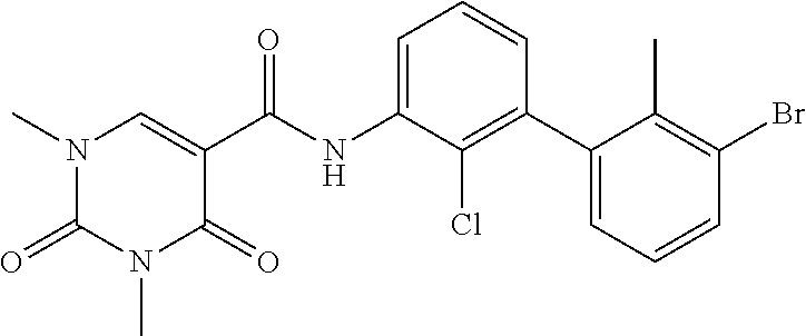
N1(C)C(=O)N(C)C=C(C(NC2=CC=CC(C3=CC=CC(Br)=C3C)=C2Cl)=O)C1=O
